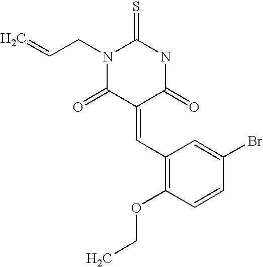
N1(CC=C)C(=O)C(=CC2=C(OCC)C=CC(Br)=C2)C(=O)NC1=S
